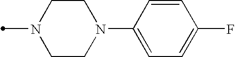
C1=CC(N2CCN(C)CC2)=CC=C1F
